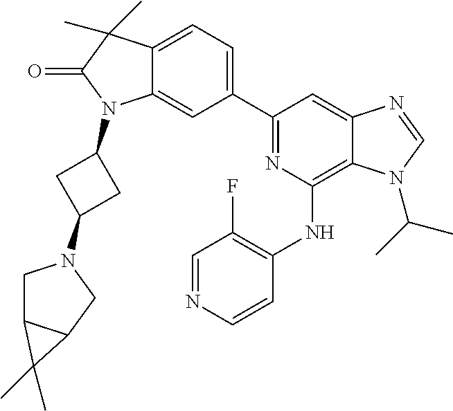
C12=CC=C(C3=NC(NC4=C(F)C=NC=C4)=C4C(=C3)N=CN4C(C)C)C=C1N(C1CC(N3CC4C(C3)C4(C)C)C1)C(=O)C2(C)C
